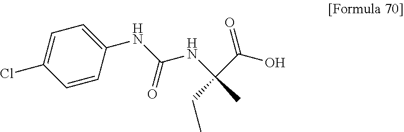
C1(NC(NC(C(O)=O)(CC)C)=O)=CC=C(Cl)C=C1
